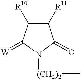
C1([R11])C([R10])C(=[W])N([(CH2)2]C)C1=O
